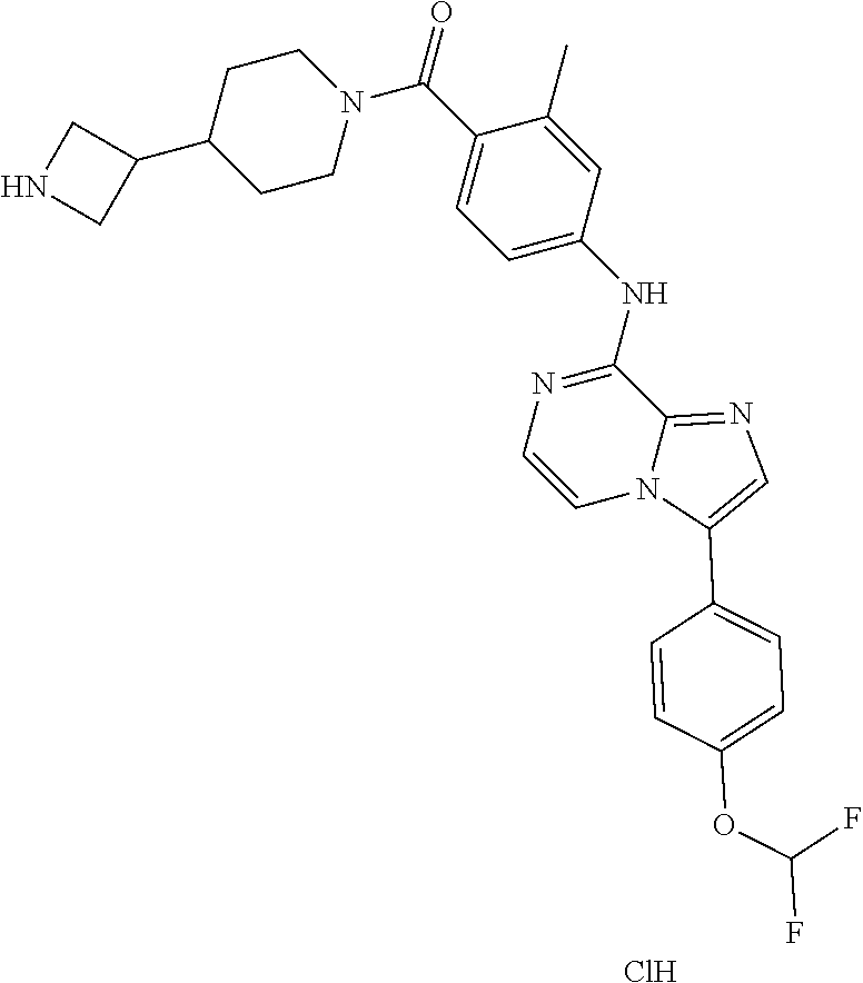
C1CN(C(=O)C2=CC=C(NC3=NC=CN4C3=NC=C4C3=CC=C(OC(F)F)C=C3)C=C2C)CCC1C1CNC1.Cl
